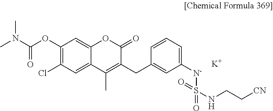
C1(OC(=O)N(C)C)=C(Cl)C=C2C(=C1)OC(=O)C(CC1=CC([N-]S(NCC[CN])(=O)=O)=CC=C1)=C2C.[K]
